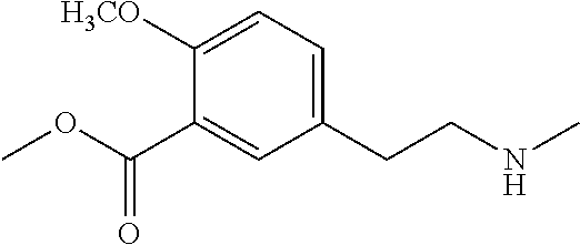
C1([H3CO])=CC=C(CCNC)C=C1C(OC)=O
